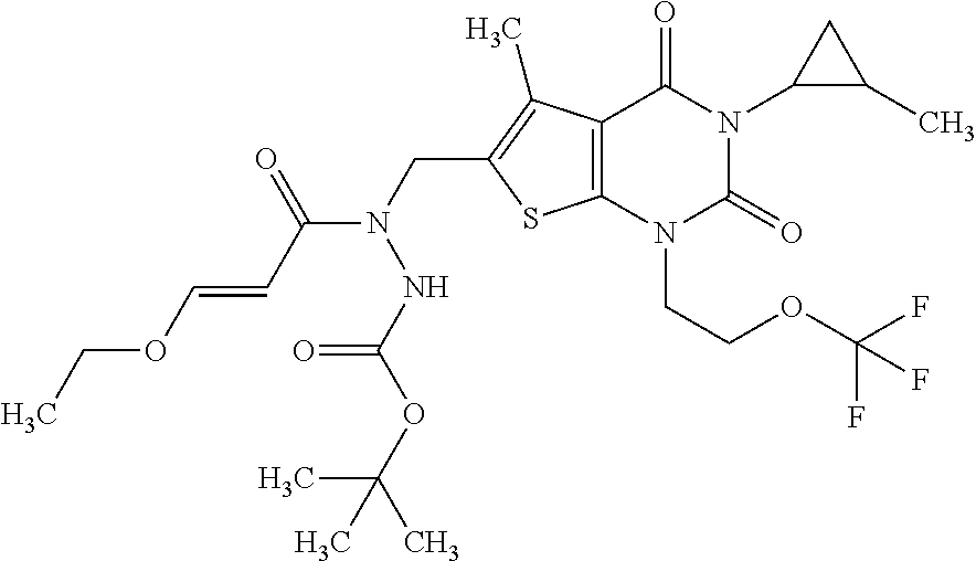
C12=C(N(CCOC(F)(F)F)C(=O)N(C3C(C)C3)C1=O)SC(CN(C(C=COCC)=O)NC(=O)OC(C)(C)C)=C2C
